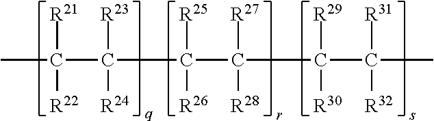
CC(C([R23])([R24])C(C([R27])([R28])C(C([R31])([R32])C)([R29])[R30])([R25])[R26])([R21])[R22]
